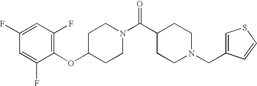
C1(OC2CCN(C(C3CCN(CC4=CSC=C4)CC3)=O)CC2)=C(F)C=C(F)C=C1F
